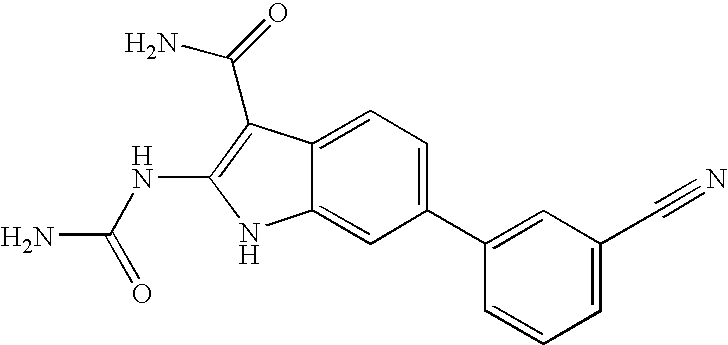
C1(C2=CC(C#N)=CC=C2)=CC=C2C(=C1)NC(NC(N)=O)=C2C(N)=O
